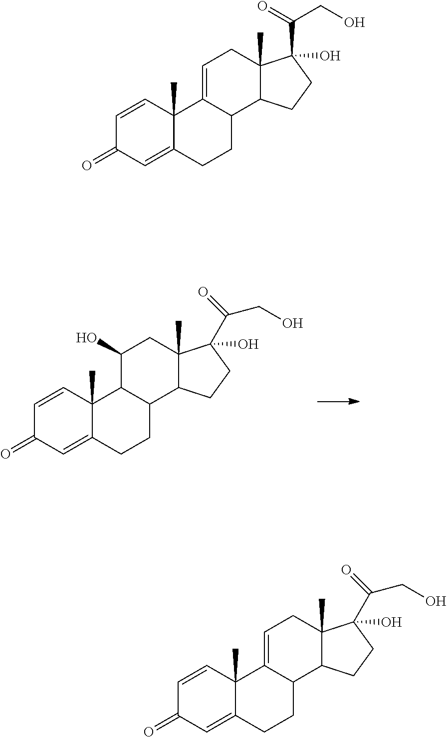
C1=CC2(C)C(=CC1=O)CCC1C2C(O)CC2(C)C1CCC2(O)C(CO)=O.C1=CC2(C)C(=CC1=O)CCC1C2=CCC2(C)C1CCC2(O)C(=O)CO.C1=CC2(C)C(=CC1=O)CCC1C2=CCC2(C)C1CCC2(O)C(CO)=O
